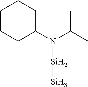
C1(N(C(C)C)[Si][Si])CCCCC1
